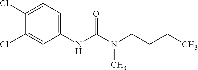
C1(Cl)=CC=C(NC(N(CCCC)C)=O)C=C1Cl
